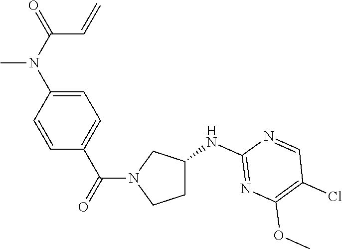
C1=CC(N(C(=O)C=C)C)=CC=C1C(=O)N1CCC(NC2=NC(OC)=C(Cl)C=N2)C1
